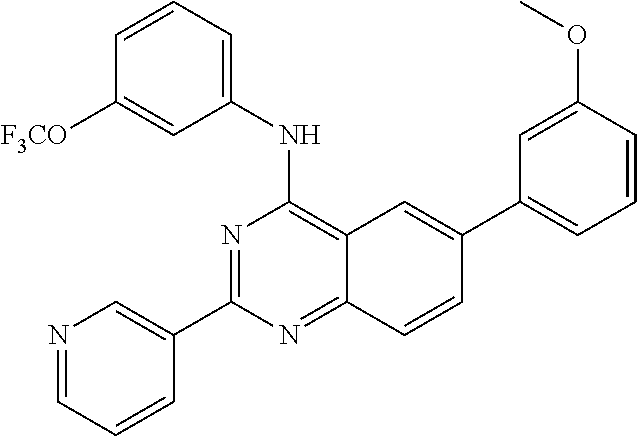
N1=CC=CC(C2=NC(NC3=CC=CC([F3CO])=C3)=C3C(=N2)C=CC(C2=CC=CC(OC)=C2)=C3)=C1
